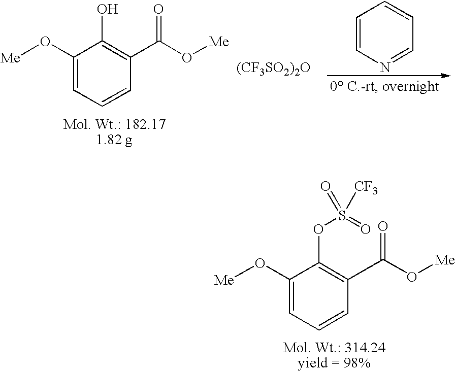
C1(O[Me])=CC=CC(C(O[Me])=O)=C1OS(=O)(=O)[CF3].C1=CN=CC=C1.C1(O[Me])=CC=CC(C(O[Me])=O)=C1O.[(CF3SO2)2O]
